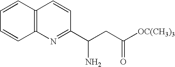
C12=C(C=CC=C1)C=CC(C(CC([OC(CH3)3])=O)N)=N2
